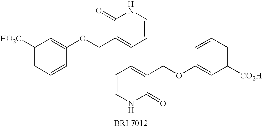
C1([HO2C])=CC=CC(OCC2=C(C3=C(COC4=CC([CO2H])=CC=C4)C(=O)NC=C3)C=CNC2=O)=C1
